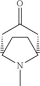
C1C2N(C)C(CC1=O)CC2
